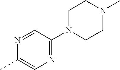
N1=CC(N2CCN(C)CC2)=NC=C1C
